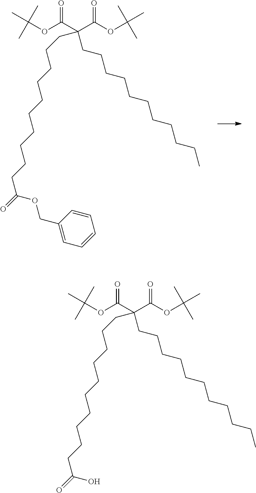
CC(OC(=O)C(C(=O)OC(C)(C)C)(CCCCCCCCCCC)CCCCCCCCCCC(=O)OCC1=CC=CC=C1)(C)C.CC(OC(=O)C(C(=O)OC(C)(C)C)(CCCCCCCCCCC)CCCCCCCCCCC(=O)O)(C)C
